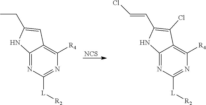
C12=NC([L][R2])=NC([R4])=C1C=C(CC)N2.[NCS].C12=NC([L][R2])=NC([R4])=C1C(Cl)=C(C=CCl)N2
